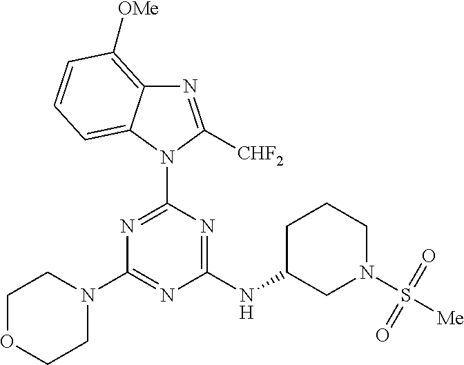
N1=C([CHF2])N(C2=NC(N3CCOCC3)=NC(NC3CN(S([Me])(=O)=O)CCC3)=N2)C2=CC=CC([OMe])=C12
